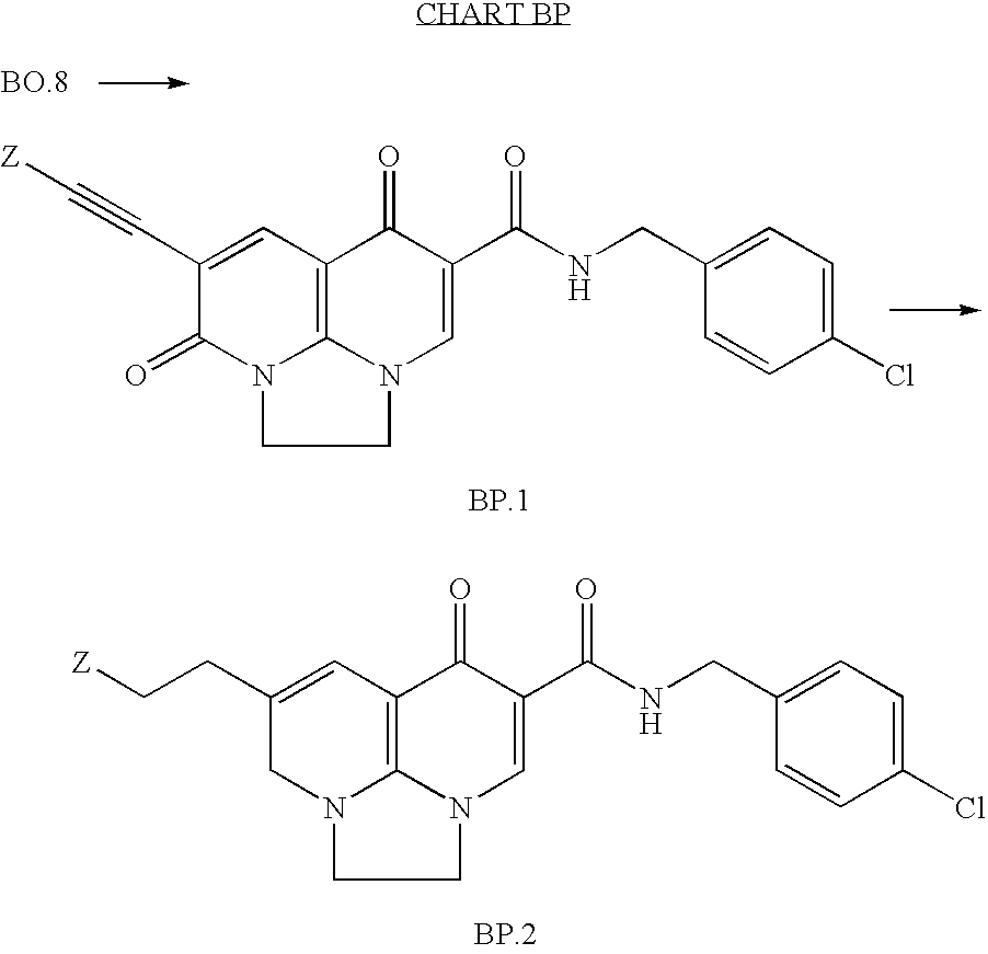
C12=C3C=C(C#C[Z])C(=O)N1CCN2C=C(C(NCC1=CC=C(Cl)C=C1)=O)C3=O.C12=C3C=C(CC[Z])CN1CCN2C=C(C(NCC1=CC=C(Cl)C=C1)=O)C3=O
